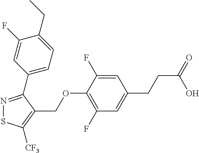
N1=C(C2=CC=C(CC)C(F)=C2)C(COC2=C(F)C=C(CCC(=O)O)C=C2F)=C([CF3])S1
